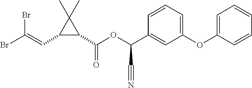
C1=C(OC2=CC=CC(C(OC(C3C(C)(C)C3C=C(Br)Br)=O)C#N)=C2)C=CC=C1
